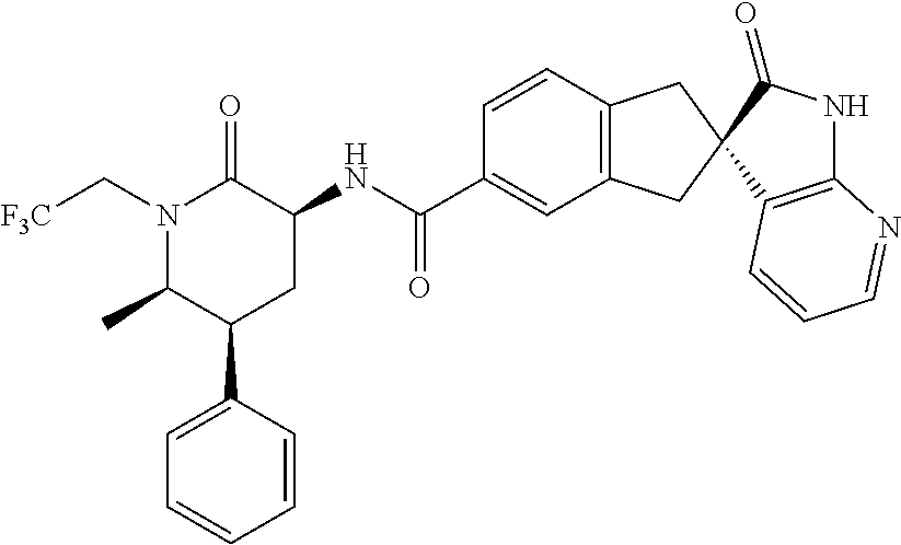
N1(C[F3C])C(C)C(C2=CC=CC=C2)CC(NC(C2=CC3=C(C=C2)CC2(C3)C(=O)NC3=C2C=CC=N3)=O)C1=O
